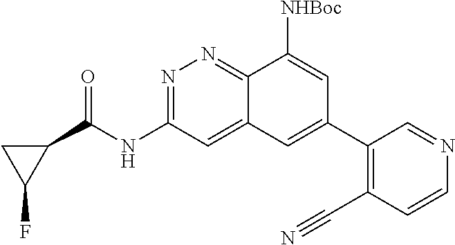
C1(NC(C2CC2F)=O)=NN=C2C([NHBoc])=CC(C3=C(C#N)C=CN=C3)=CC2=C1
